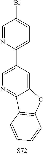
C1(C2=CC=C(Br)C=N2)=CN=C2C(=C1)OC1=C2C=CC=C1
